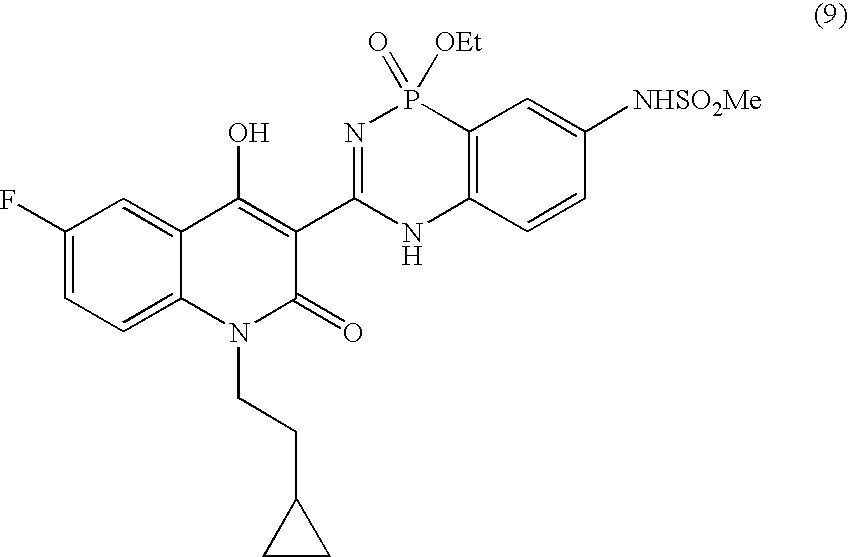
C1(F)=CC=C2C(=C1)C(O)=C(C1=NP(=O)([OEt])C3=C(N1)C=CC([NHSO2Me])=C3)C(=O)N2CCC1CC1
